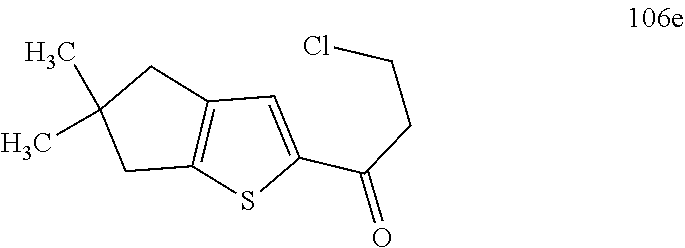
C1=C(C(CCCl)=O)SC2=C1CC(C)(C)C2
